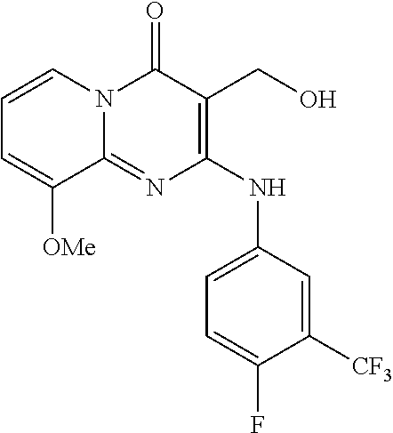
C1([CF3])=CC(NC2=C(CO)C(=O)N3C(=N2)C([OMe])=CC=C3)=CC=C1F
